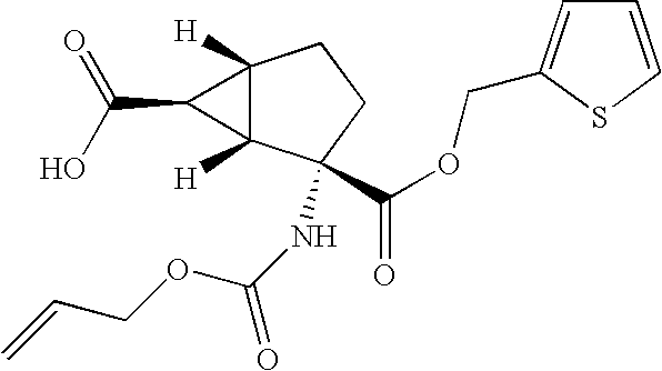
C12([H])C([H])(C(NC(=O)OCC=C)(C(OCC3=CC=CS3)=O)CC1)C2C(O)=O
